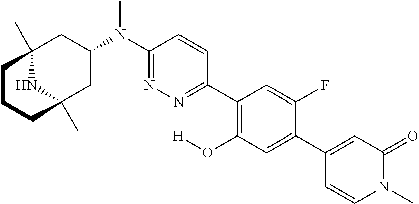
C12(C)NC(C)(CC(N(C3=NN=C(C4=C(O[H])C=C(C5=CC(=O)N(C)C=C5)C(F)=C4)C=C3)C)C1)CCC2
